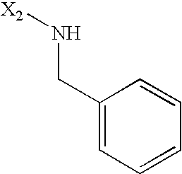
C1(CN[X2])=CC=CC=C1
